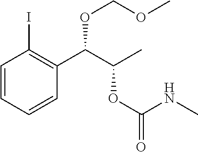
C1=CC=CC(C(C(C)OC(=O)NC)OCOC)=C1I
